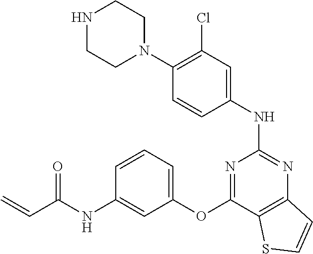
N1CCN(C2=C(Cl)C=C(NC3=NC4=C(C(OC5=CC=CC(NC(C=C)=O)=C5)=N3)SC=C4)C=C2)CC1
